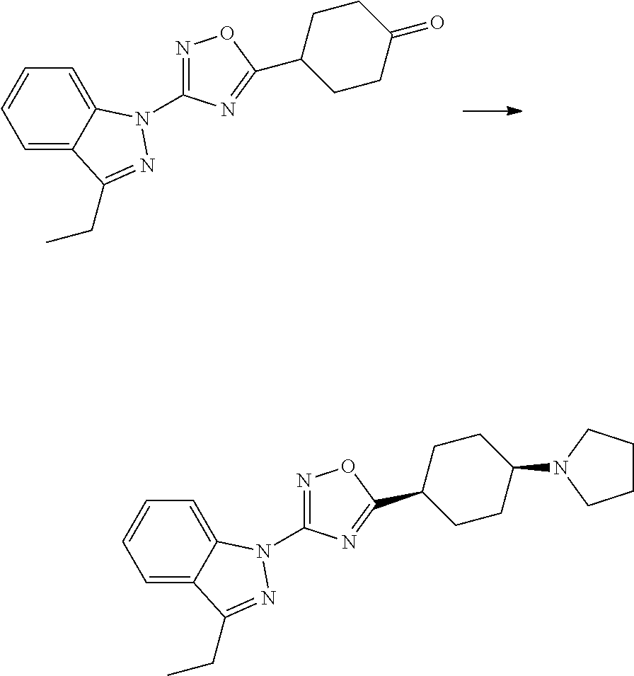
C1=C2C(=CC=C1)N(C1=NOC(C3CCC(=O)CC3)=N1)N=C2CC.C1=C2C(=CC=C1)N(C1=NOC(C3CCC(N4CCCC4)CC3)=N1)N=C2CC
